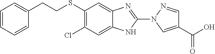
C1(SCCC2=CC=CC=C2)=C(Cl)C=C2C(=C1)N=C(N1N=CC(C(O)=O)=C1)N2
